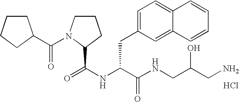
Cl.N(C(C(NCC(CN)O)=O)CC1=CC=C2C(=C1)C=CC=C2)C(=O)C1N(C(=O)C2CCCC2)CCC1
